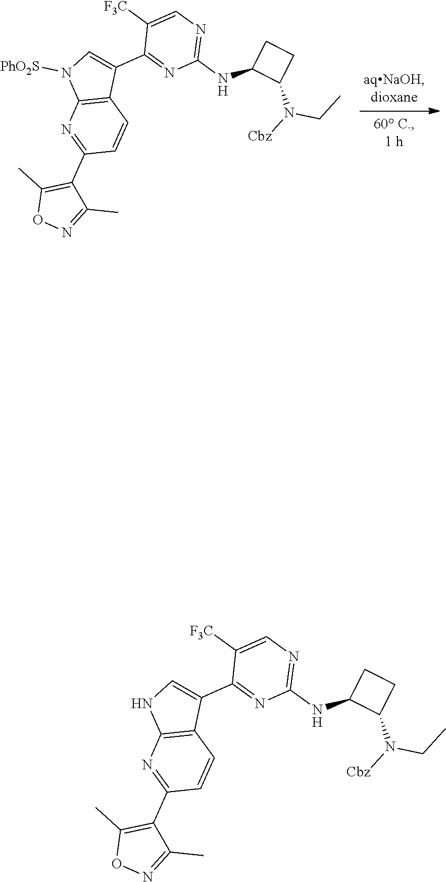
C1(NC2CCC2N(CC)[Cbz])=NC=C([F3C])C(C2=CNC3=C2C=CC(C2=C(C)ON=C2C)=N3)=N1.C1(NC2CCC2N(CC)[Cbz])=NC=C([F3C])C(C2=CN([PhO2S])C3=C2C=CC(C2=C(C)ON=C2C)=N3)=N1
